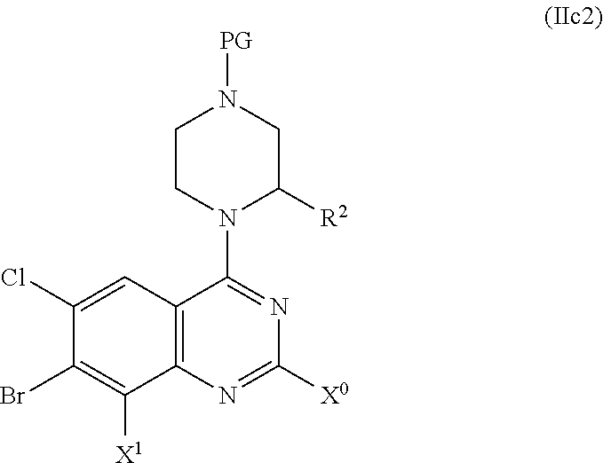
C12=C(N=C([X0])N=C1N1CCN([PG])CC1[R2])C([X1])=C(Br)C(Cl)=C2
